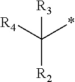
C([R2])([R4])(*)[R3]
